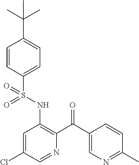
C1=CC(S(NC2=C(C(C3=CN=C(C)C=C3)=O)N=CC(Cl)=C2)(=O)=O)=CC=C1C(C)(C)C
